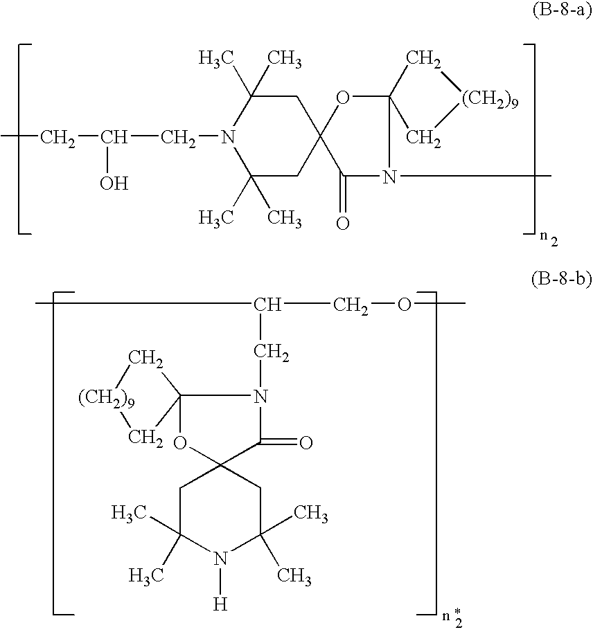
CCC(CN1C(C)(C)CC2(CC1(C)C)C(=O)N(C)C1(O2)C[(CH2)9]C1)O.[(CH2)9]1CC2(C1)OC1(C(=O)N2CC(C)COC)CC(C)(C)N([H])C(C)(C)C1
